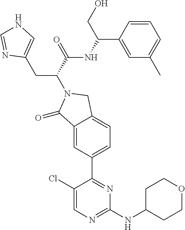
C1(=O)C2=CC(C3=NC(NC4CCOCC4)=NC=C3Cl)=CC=C2CN1C(C(NC(C1=CC(C)=CC=C1)CO)=O)CC1=CNC=N1
